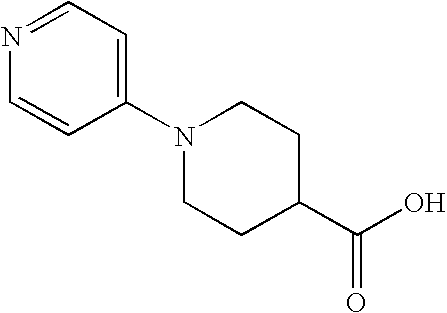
N1(C2=CC=NC=C2)CCC(C(O)=O)CC1
